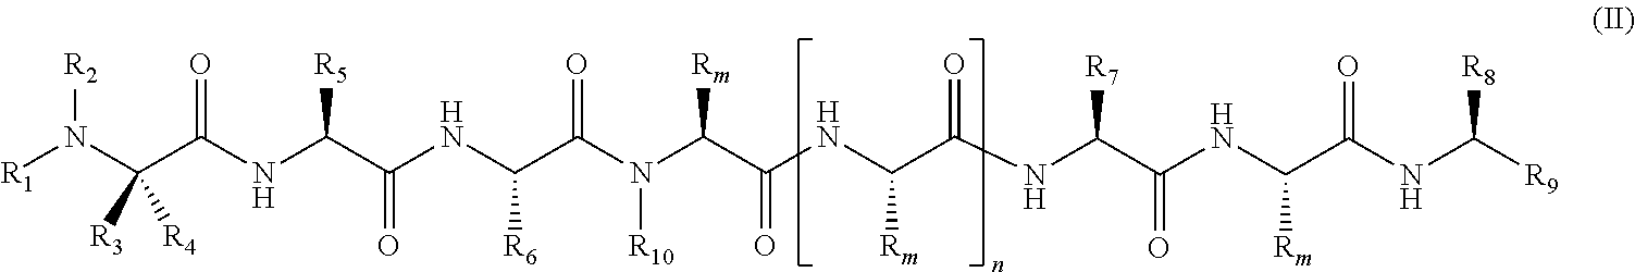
[R1]N(C(C(NC(C(NC(C(N([R10])C([Rm])C(=O)NC([Rm])C(NC([R7])C(=O)NC([Rm])C(=O)NC([R8])[R9])=O)=O)[R6])=O)[R5])=O)([R3])[R4])[R2]
